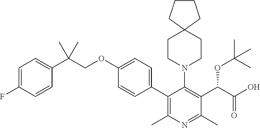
C1CCC2(C1)CCN(C1=C(C(C(O)=O)OC(C)(C)C)C(C)=NC(C)=C1C1=CC=C(OCC(C3=CC=C(F)C=C3)(C)C)C=C1)CC2
